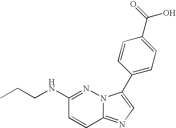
N1=C(NCCC)C=CC2=NC=C(C3=CC=C(C(=O)O)C=C3)N12
